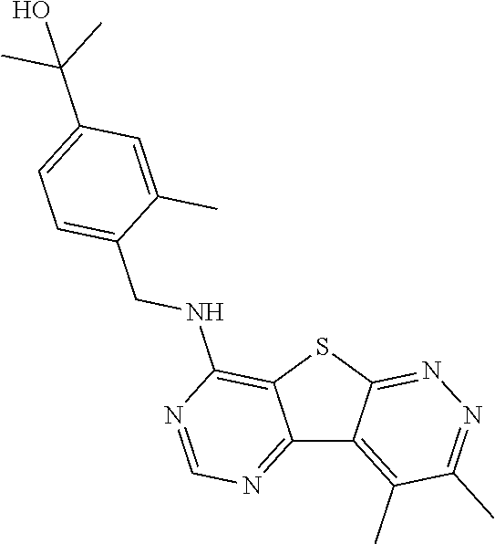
C12=NC=NC(NCC3=CC=C(C(C)(C)O)C=C3C)=C1SC1=NN=C(C)C(C)=C21
